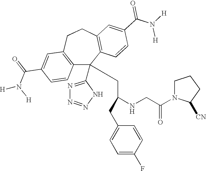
C1(C(=O)N([H])[H])=CC2=C(C=C1)C(C1=NN=NN1)(CC(NCC(N1C([CN])CCC1)=O)CC1=CC=C(F)C=C1)C1=C(CC2)C=C(C(N([H])[H])=O)C=C1
